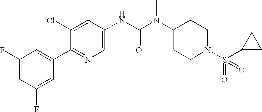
C1(F)=CC(F)=CC(C2=NC=C(NC(N(C3CCN(S(=O)(C4CC4)=O)CC3)C)=O)C=C2Cl)=C1
